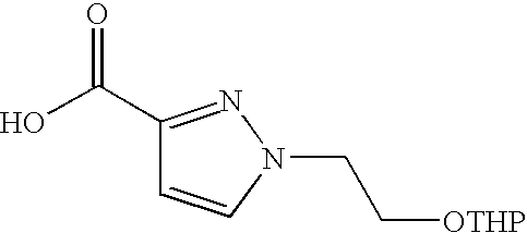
C1(C(O)=O)=NN(CC[OTHP])C=C1
